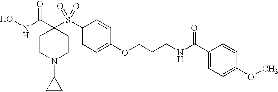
N(C(=O)C1(S(=O)(=O)C2=CC=C(OCCCNC(=O)C3=CC=C(OC)C=C3)C=C2)CCN(C2CC2)CC1)O
